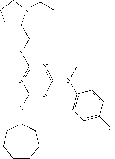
C(NC1=NC(NC2CCCCCC2)=NC(N(C2=CC=C(Cl)C=C2)C)=N1)C1CCCN1CC
